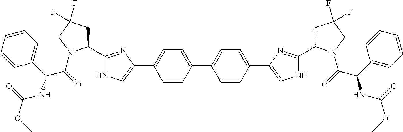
C1=CC(C2=CC=C(C3=CNC(C4CC(F)(F)CN4C(C(NC(OC)=O)C4=CC=CC=C4)=O)=N3)C=C2)=CC=C1C1=CNC(C2CC(F)(F)CN2C(C(C2=CC=CC=C2)NC(OC)=O)=O)=N1
